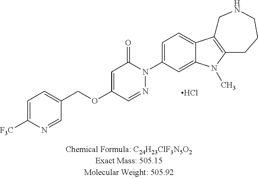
N1(C2=CC=C3C(=C2)N(C)C2=C3CNCCC2)C(=O)C=C(OCC2=CC=C([F3C])N=C2)C=N1.Cl
